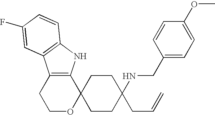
C1OC2(C3=C(C1)C1=C(N3)C=CC(F)=C1)CCC(NCC1=CC=C(OC)C=C1)(CC=C)CC2
